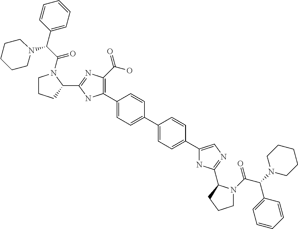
C1(C2=C(C(O)=O)N=C(C3N(C(C(C4=CC=CC=C4)N4CCCCC4)=O)CCC3)N2)=CC=C(C2=CC=C(C3=CN=C(C4N(C(C(N5CCCCC5)C5=CC=CC=C5)=O)CCC4)N3)C=C2)C=C1
